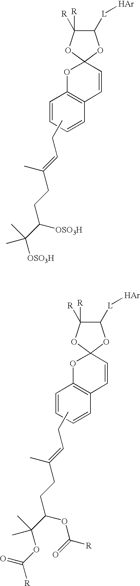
C1=CC=CC2=C1OC1(C=C2)OC([R])([R])C([L][Ar])O1.CCC=C(CCC([OSO3H])C([OSO3H])(C)C)C.C1=CC=CC2=C1OC1(C=C2)OC([R])([R])C([L][Ar])O1.CCC=C(CCC(OC(=O)[R])C(C)(C)OC([R])=O)C
